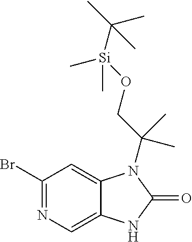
C1(Br)=NC=C2C(=C1)N(C(CO[Si](C(C)(C)C)(C)C)(C)C)C(=O)N2
